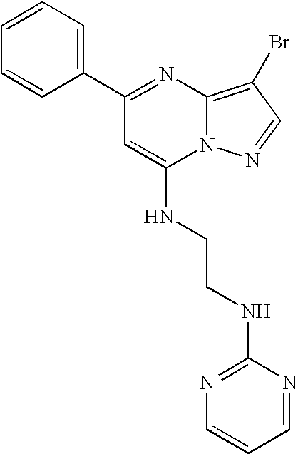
C1(C2=CC=CC=C2)=NC2=C(Br)C=NN2C(NCCNC2=NC=CC=N2)=C1
